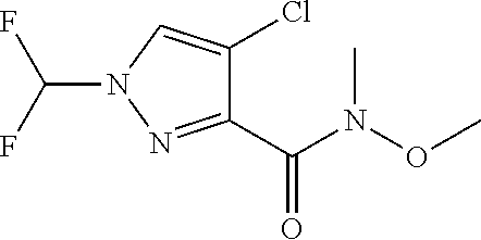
N(C(C1=NN(C(F)F)C=C1Cl)=O)(OC)C
